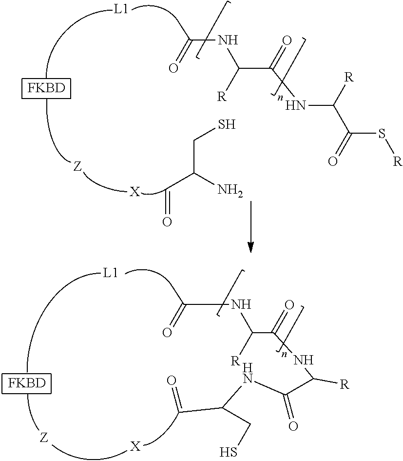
[L1].[FKBD].[X].[L1].[FKBD].[X].C(=O)C(N)CS.N(C(C(=O)NC(C(S[R])=O)[R])[R])C(=O)C.N(C(C(=O)NC(C(NC(C=O)CS)=O)[R])[R])C(=O)C
